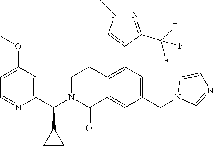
C1=C(OC)C=C(C(N2C(=O)C3=CC(CN4C=NC=C4)=CC(C4=CN(C)N=C4C(F)(F)F)=C3CC2)C2CC2)N=C1
